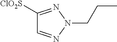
C1([ClO2S])=NN(CCC)N=C1
